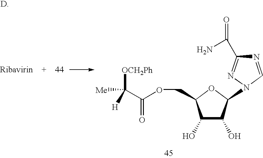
N1=CN(C2C(O)C(O)C(COC(C([OCH2Ph])([H])[Me])=O)O2)N=C1C(N)=O
